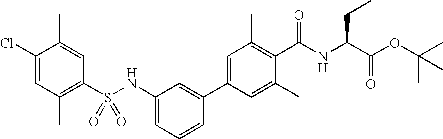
C1(Cl)=CC(C)=C(S(NC2=CC=CC(C3=CC(C)=C(C(NC(C(OC(C)(C)C)=O)CC)=O)C(C)=C3)=C2)(=O)=O)C=C1C
